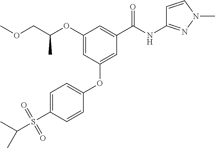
COCC(OC1=CC(OC2=CC=C(S(C(C)C)(=O)=O)C=C2)=CC(C(NC2=NN(C)C=C2)=O)=C1)C
